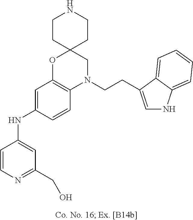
C1=CN=C(CO)C=C1NC1=CC2=C(C=C1)N(CCC1=CNC3=CC=CC=C31)CC1(O2)CCNCC1
